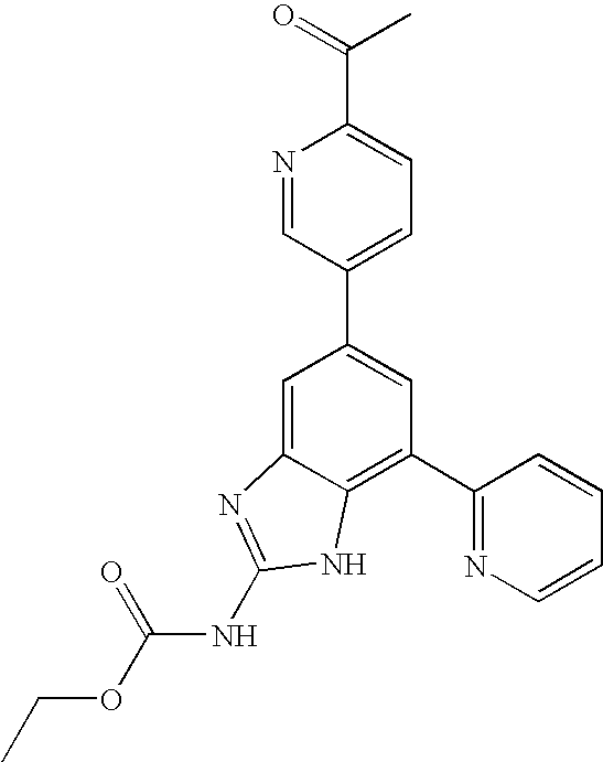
N1=CC(C2=CC(C3=NC=CC=C3)=C3C(=C2)N=C(NC(OCC)=O)N3)=CC=C1C(C)=O
